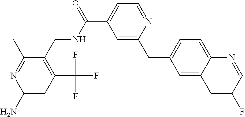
C1=C(C(=O)NCC2=C(C(F)(F)F)C=C(N)N=C2C)C=C(CC2=CC=C3C(=C2)C=C(F)C=N3)N=C1
